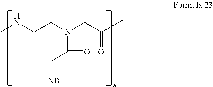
CNCCN(CC(C)=O)C(=O)C[NB]
